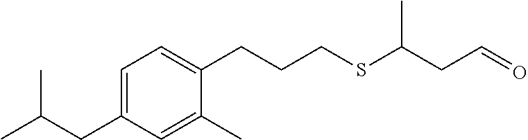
S(C(CC=O)C)CCCC1=CC=C(CC(C)C)C=C1C
